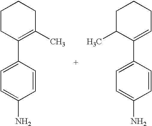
C1CC(C2=CC=C(N)C=C2)=C(C)CC1.C1C(C)C(C2=CC=C(N)C=C2)=CCC1
